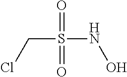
C(Cl)S(NO)(=O)=O
